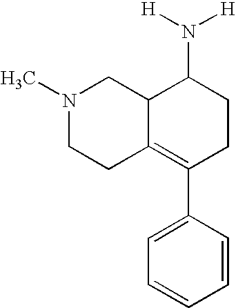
N1(C)CCC2=C(C3=CC=CC=C3)CCC(N([H])[H])C2C1
